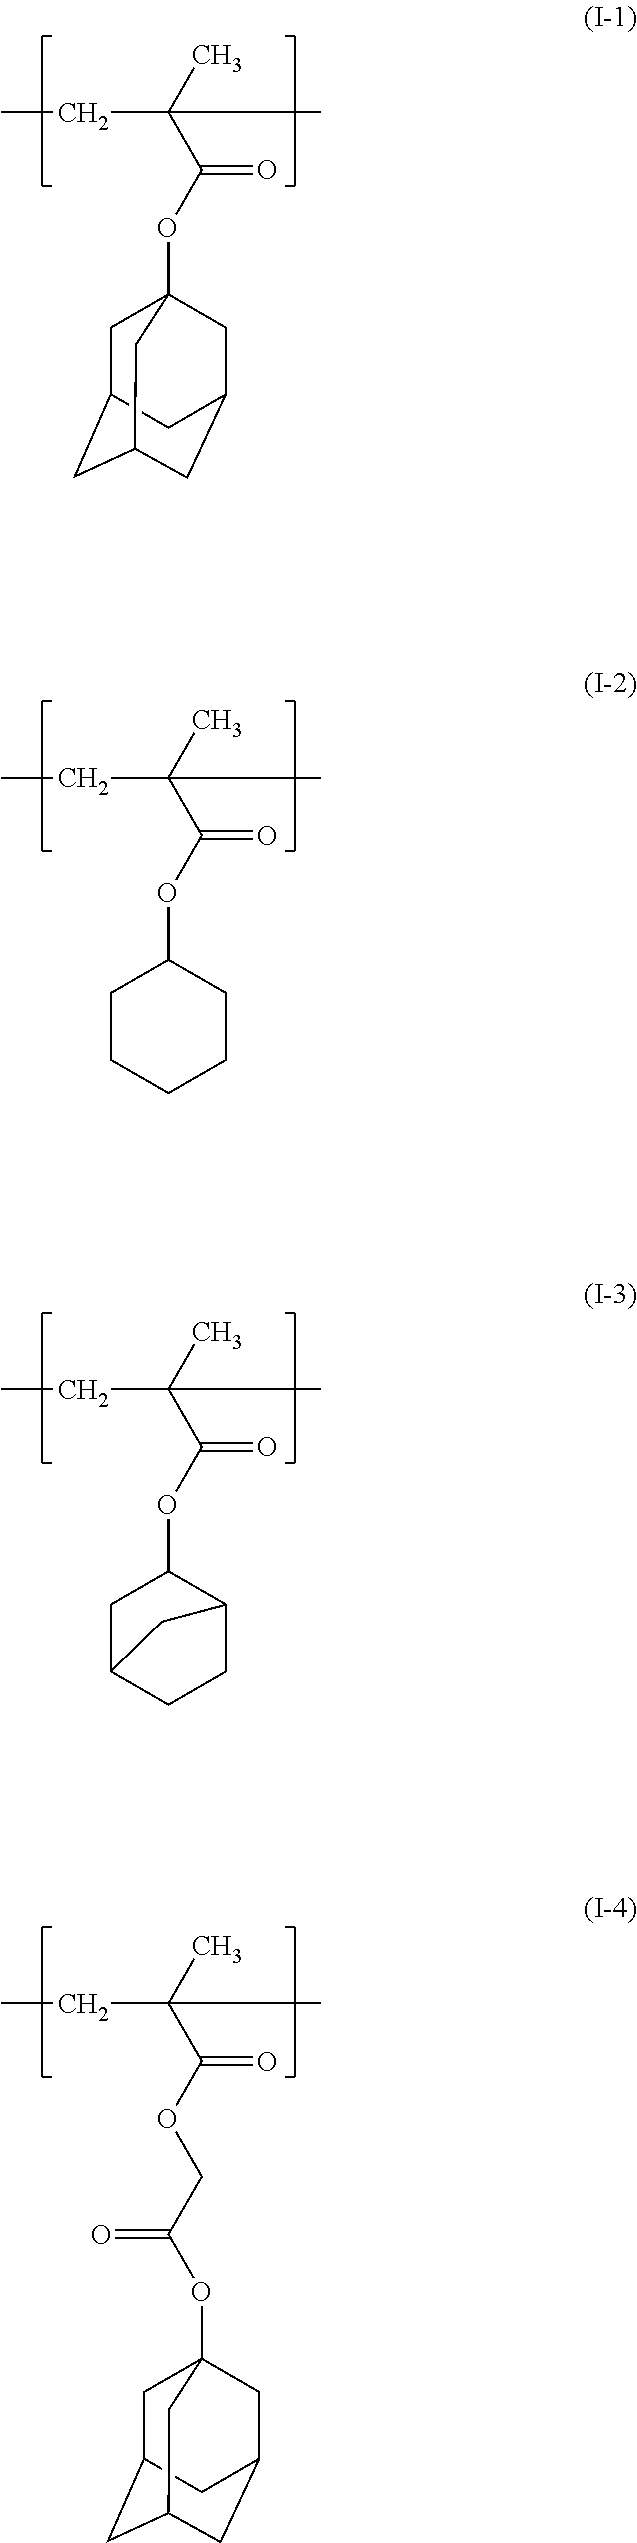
C(C)(C)(C(OC12CC3CC(CC(C1)C3)C2)=O)CC.C(C)(C)(C(OC1CCCCC1)=O)CC.C(C)(C)(C(OC1CC2CCC1C2)=O)CC.C(C)(C)(C(OCC(OC12CC3CC(CC(C1)C3)C2)=O)=O)CC
